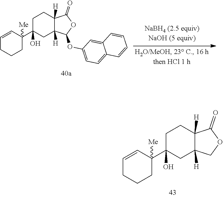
C12([H])C([H])(C(OC3=CC=C4C(=C3)C=CC=C4)OC1=O)CC(C1([Me])C=CCCC1)(O)CC2.C12([H])C([H])(COC1=O)CC(C1([Me])C=CCCC1)(O)CC2
